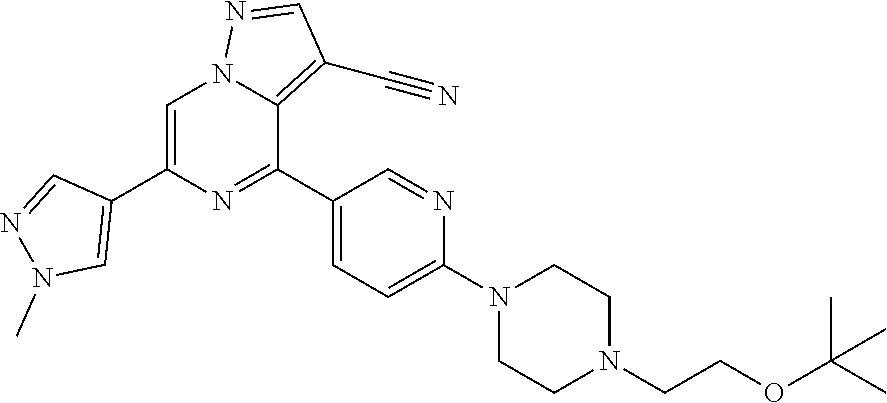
C1=C(C2=CN(C)N=C2)N=C(C2=CC=C(N3CCN(CCOC(C)(C)C)CC3)N=C2)C2=C(C#N)C=NN12
